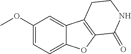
C1(OC)=CC=C2C(=C1)C1=C(O2)C(=O)NCC1
